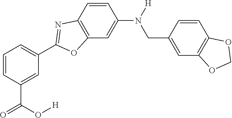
C1=C(C(O[H])=O)C=CC=C1C1=NC2=C(C=C(N([H])CC3=CC4=C(C=C3)OCO4)C=C2)O1
